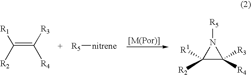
C(=C([R4])[R3])([R1])[R2].[R5][nitrene].C1([R2])([R1])C([R4])([R3])N1[R5]
